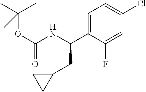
C1=C(C(NC(OC(C)(C)C)=O)CC2CC2)C(F)=CC(Cl)=C1
